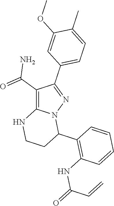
C1(C(N)=O)=C2N(N=C1C1=CC=C(C)C(OC)=C1)C(C1=C(NC(C=C)=O)C=CC=C1)CCN2
